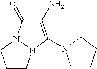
C1(N)=C(N2CCCC2)N2N(C1=O)CCC2
